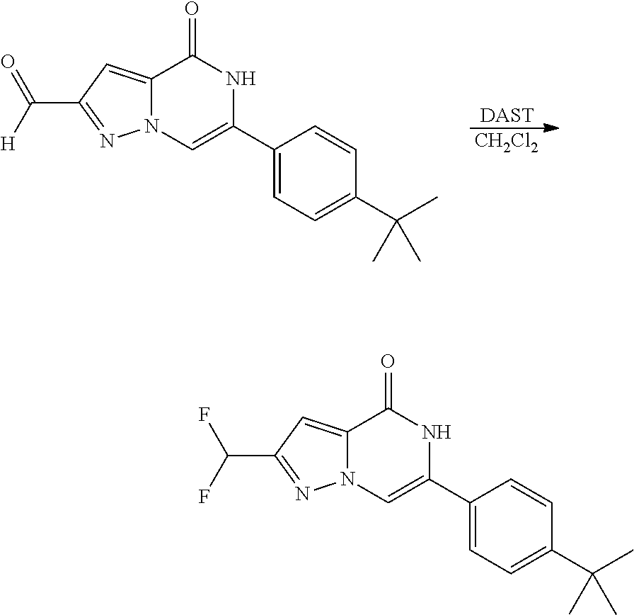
[DAST].[CH2Cl2].C12=CC(C(=O)[H])=NN1C=C(C1=CC=C(C(C)(C)C)C=C1)NC2=O.C12=CC(C(F)F)=NN1C=C(C1=CC=C(C(C)(C)C)C=C1)NC2=O
